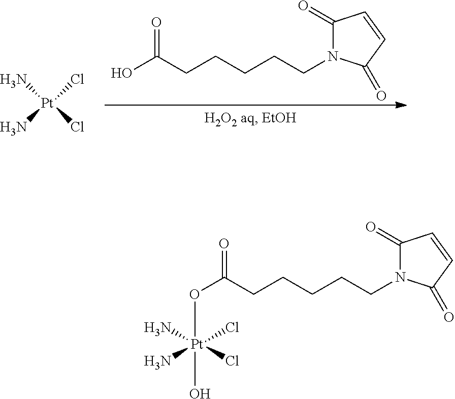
C1(=O)N(CCCCCC(O)=O)C(=O)C=C1.[Pt](Cl)(N)(N)Cl.C1(=O)N(CCCCCC(=O)O[Pt](N)(N)(Cl)(Cl)O)C(=O)C=C1
